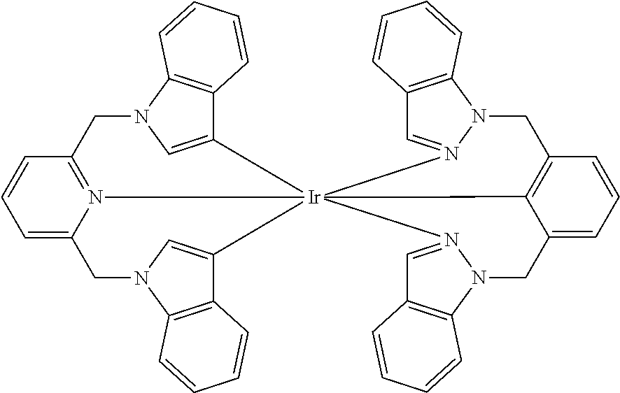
C1=C2N3=C(C=C1)CN1C=C(C4=C1C=CC=C4)[Ir]314(C3=CN(C2)C2=C3C=CC=C2)C2=C(C=CC=C2CN2N1=CC1=C2C=CC=C1)CN1C2=C(C=N14)C=CC=C2
